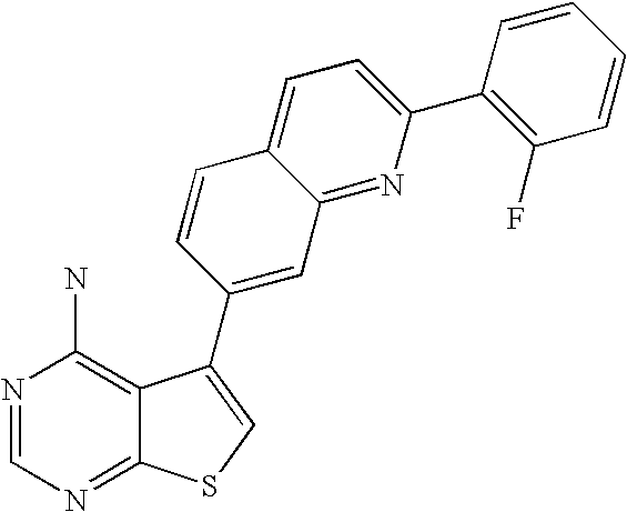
C1(F)=C(C2=CC=C3C(=N2)C=C(C2=CSC4=NC=NC(N)=C42)C=C3)C=CC=C1
